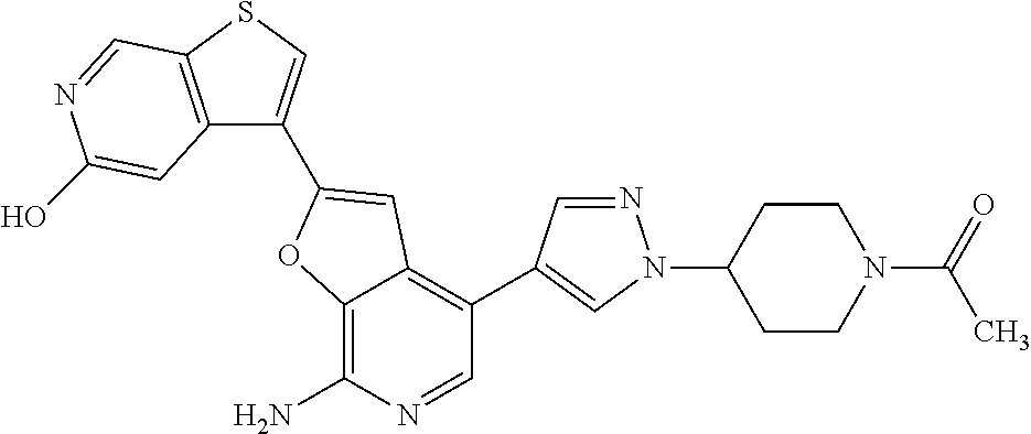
C12=C(N)N=CC(C3=CN(C4CCN(C(=O)C)CC4)N=C3)=C1C=C(C1=CSC3=C1C=C(O)N=C3)O2
